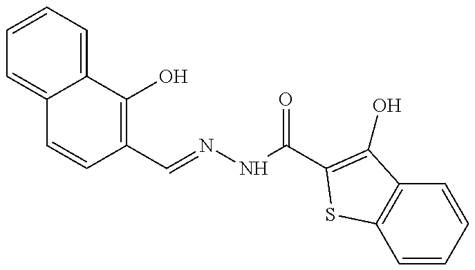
C1=CC=C2C(=C1)C=CC(C=NNC(=O)C1=C(O)C3=C(C=CC=C3)S1)=C2O
